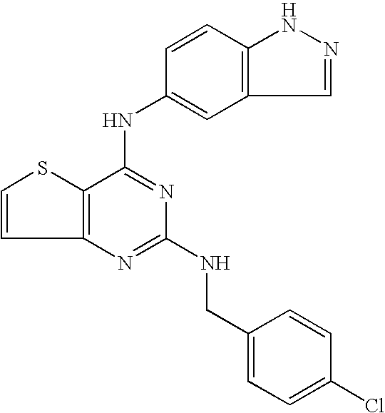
C12=C(C(NC3=CC4=C(C=C3)NN=C4)=NC(NCC3=CC=C(Cl)C=C3)=N1)SC=C2
